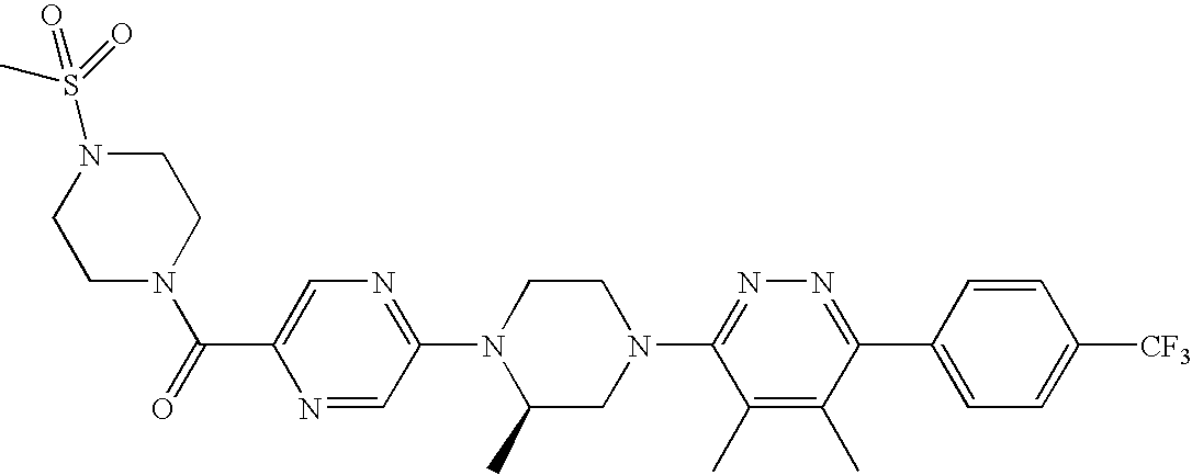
N1=CC(N2C(C)CN(C3=NN=C(C4=CC=C([CF3])C=C4)C(C)=C3C)CC2)=NC=C1C(N1CCN(S(=O)(C)=O)CC1)=O
